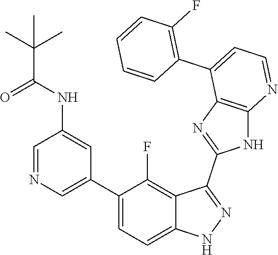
C1=NC=C(C2=CC=C3C(=C2F)C(C2=NC4=C(N2)N=CC=C4C2=C(F)C=CC=C2)=NN3)C=C1NC(C(C)(C)C)=O
